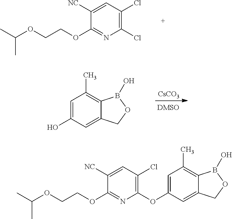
C1(Cl)=C(Cl)C=C([NC])C(OCCOC(C)C)=N1.[CsCO3].C1=C(O)C=C2C(=C1C)B(O)OC2.C1(OC2=CC(C)=C3C(=C2)COB3O)=C(Cl)C=C([NC])C(OCCOC(C)C)=N1
